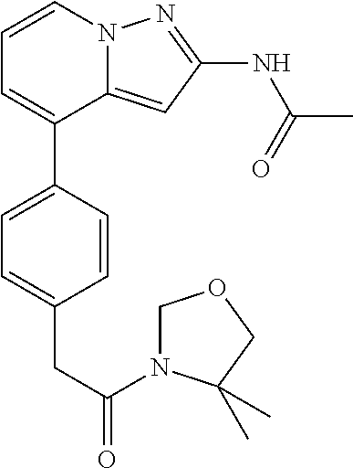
C12=CC(NC(C)=O)=NN1C=CC=C2C1=CC=C(CC(=O)N2COCC2(C)C)C=C1
